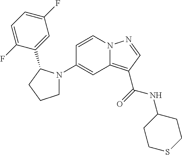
C1CSCCC1NC(C1=C2C=C(N3CCCC3C3=CC(F)=CC=C3F)C=CN2N=C1)=O
